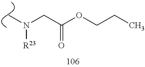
C(C(OCCC)=O)N([R23])C
